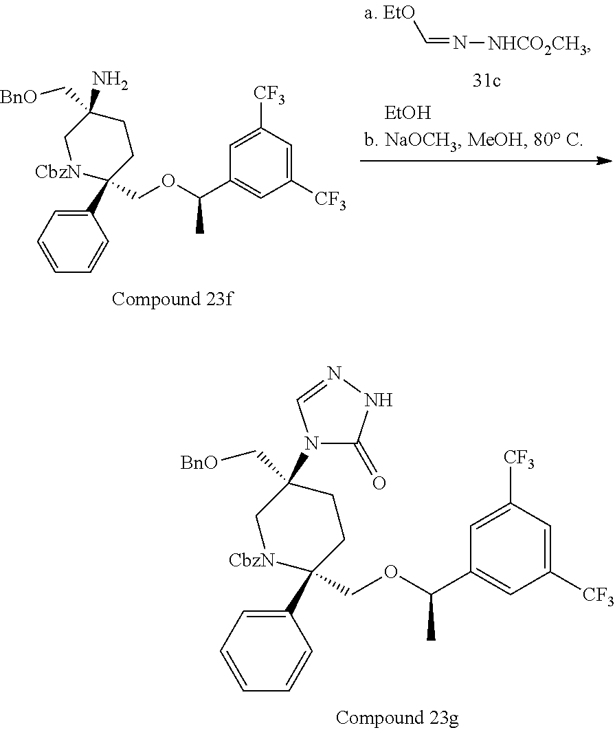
[EtO]C=N[NHCO2CH3].C1(C2(COC(C3=CC([CF3])=CC([CF3])=C3)C)CCC(N)(C[BnO])C[CbzN]2)=CC=CC=C1.C1(C2(COC(C3=CC([CF3])=CC([CF3])=C3)C)CCC(N3C(=O)NN=C3)(C[BnO])C[CbzN]2)=CC=CC=C1
